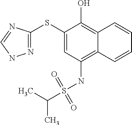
N1=C(SC2=CC(NS(=O)(=O)C(C)C)=C3C(=C2O)C=CC=C3)N=CN1
